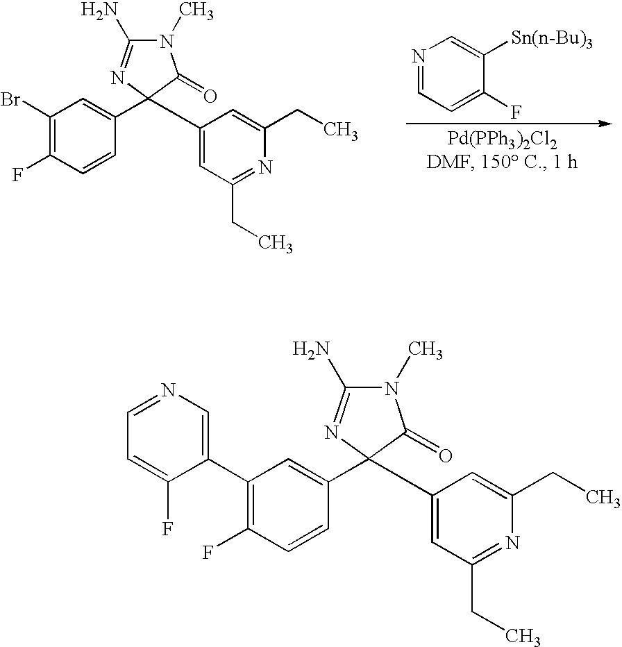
N1(C)C(N)=NC(C2=CC(C3=CN=CC=C3F)=C(F)C=C2)(C2=CC(CC)=NC(CC)=C2)C1=O.N1(C)C(N)=NC(C2=CC(Br)=C(F)C=C2)(C2=CC(CC)=NC(CC)=C2)C1=O.N1=CC=C(F)C([Sn(n-Bu)3])=C1
